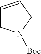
C1=CCN([Boc])C1
